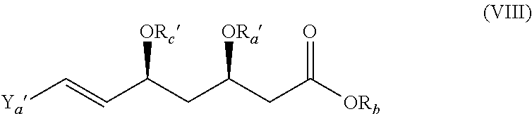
[Ya]C=CC(CC(CC([ORb])=O)[ORa])[ORc]
